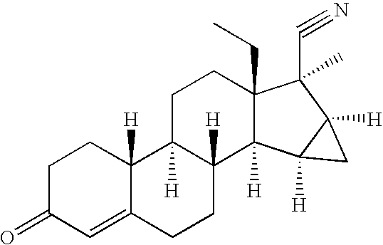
C1C2([H])C([H])(C3([H])C(CC)(C1)C(C#N)(C)C1([H])C3([H])C1)CCC1=CC(=O)CCC21[H]
